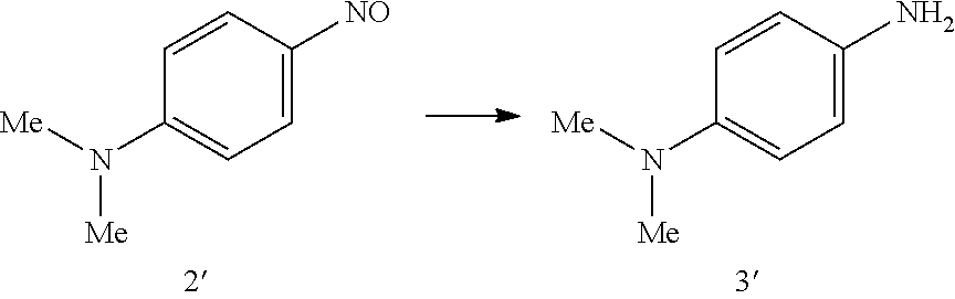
C1=CC([NO])=CC=C1N([Me])[Me].C1=CC(N)=CC=C1N([Me])[Me]
